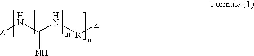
[Z]NC(N[R][Z])=N
